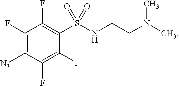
C1(F)=C([N3])C(F)=C(F)C(S(NCCN(C)C)(=O)=O)=C1F
